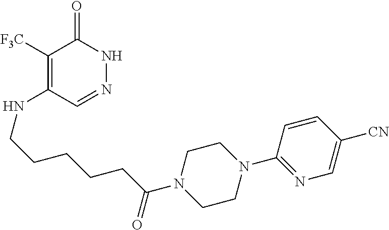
C1([F3C])=C(NCCCCCC(N2CCN(C3=NC=C([CN])C=C3)CC2)=O)C=NNC1=O
